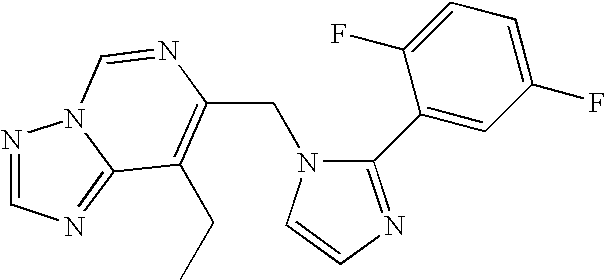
C(N1C(C2=CC(F)=CC=C2F)=NC=C1)C1=C(CC)C2=NC=NN2C=N1
